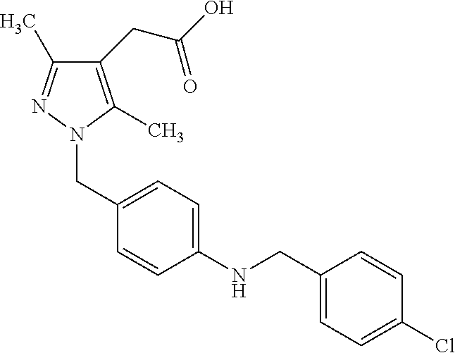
C1=C(CN2C(C)=C(CC(O)=O)C(C)=N2)C=CC(NCC2=CC=C(Cl)C=C2)=C1
